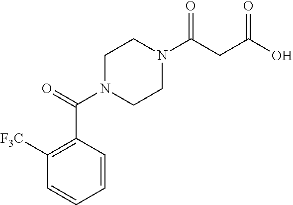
C1N(C(=O)C2=C([F3C])C=CC=C2)CCN(C(CC(O)=O)=O)C1
